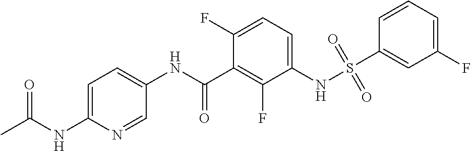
C1=C(NC(C)=O)N=CC(NC(C2=C(F)C(NS(C3=CC(F)=CC=C3)(=O)=O)=CC=C2F)=O)=C1
